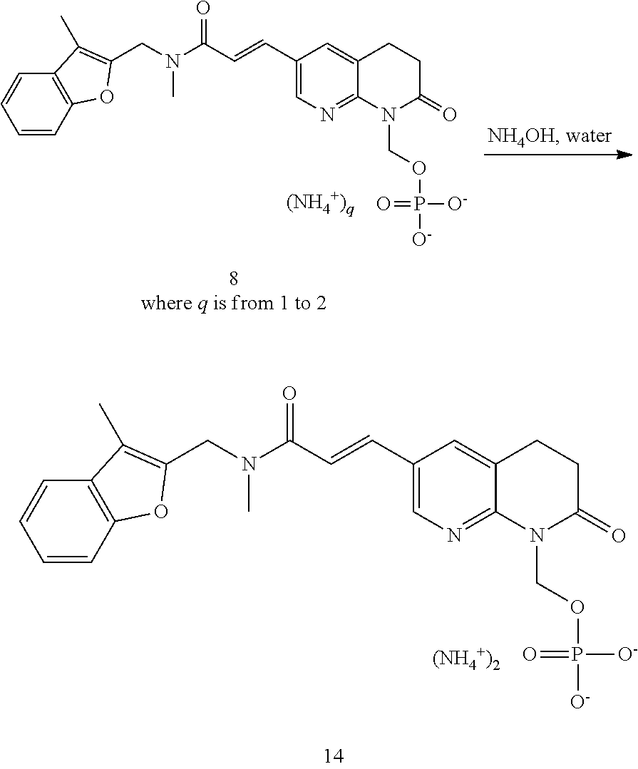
C(N(C(C=CC1=CN=C2C(=C1)CCC(=O)N2COP([O-])(=O)[O-])=O)C)C1=C(C)C2=C(C=CC=C2)O1.[(NH4+)2].C(N(C(C=CC1=CN=C2C(=C1)CCC(=O)N2COP([O-])(=O)[O-])=O)C)C1=C(C)C2=C(C=CC=C2)O1
